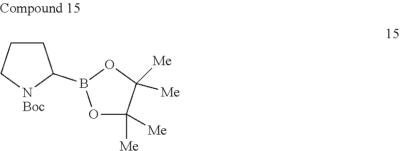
C1CC(B2OC([Me])([Me])C([Me])([Me])O2)NC1
